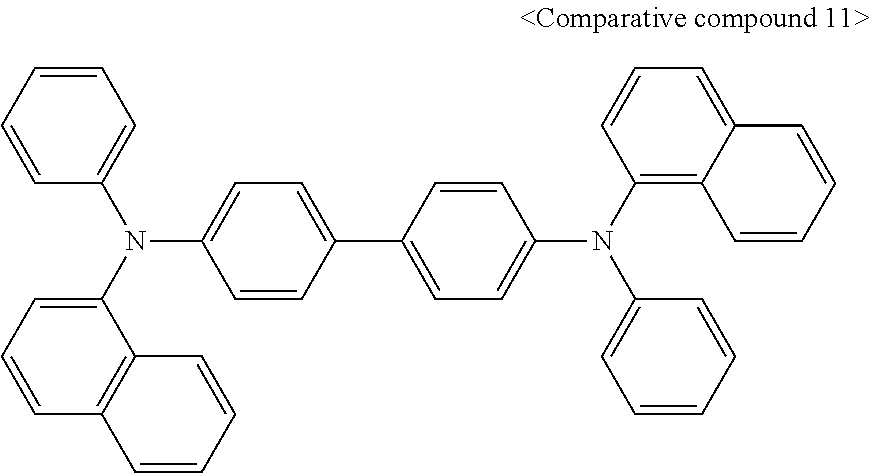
C1=CC(C2=CC=C(N(C3=C4C(=CC=C3)C=CC=C4)C3=CC=CC=C3)C=C2)=CC=C1N(C1=CC=CC2=C1C=CC=C2)C1=CC=CC=C1
